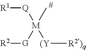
[R1][Q][M]([G][R2])(C)[(Y][R2)q]
